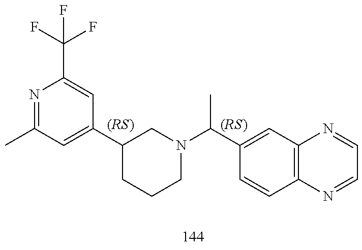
N1=C(C)C=C(C2CCCN(C(C3=CC4=C(C=C3)N=CC=N4)C)C2)C=C1C(F)(F)F
